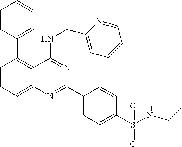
C1=CC=C2C(=C1C1=CC=CC=C1)C(NCC1=CC=CC=N1)=NC(C1=CC=C(S(NCC)(=O)=O)C=C1)=N2
